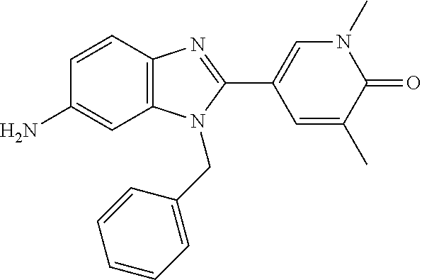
N1(C)C=C(C2=NC3=C(N2CC2=CC=CC=C2)C=C(N)C=C3)C=C(C)C1=O
